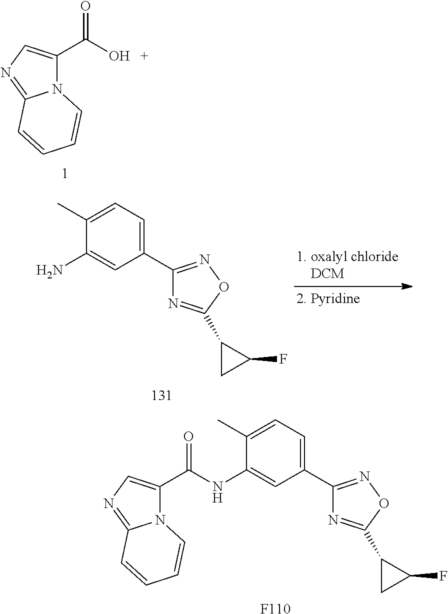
N12C(C(O)=O)=CN=C1C=CC=C2.NC1=CC(C2=NOC(C3CC3F)=N2)=CC=C1C.N12C(C(NC3=CC(C4=NOC(C5CC5F)=N4)=CC=C3C)=O)=CN=C1C=CC=C2.[F110]
